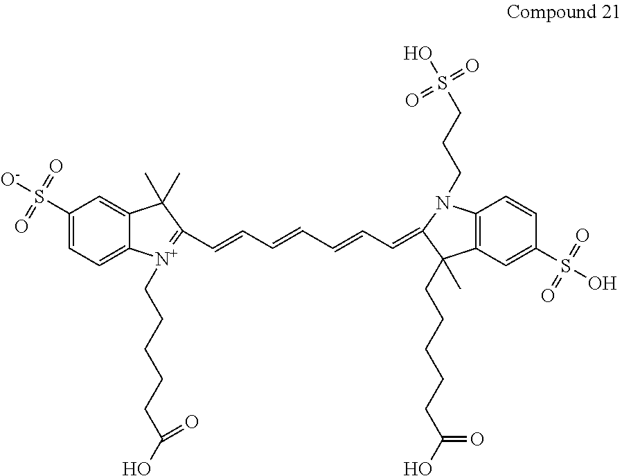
C1(S([O-])(=O)=O)=CC=C2C(=C1)C(C)(C)C(C=CC=CC=CC=C1N(CCCS(O)(=O)=O)C3=C(C1(C)CCCCCC(=O)O)C=C(S(O)(=O)=O)C=C3)=[N+]2CCCCCC(O)=O
